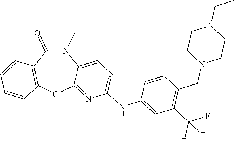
N1(C)C(=O)C2=C(OC3=NC(NC4=CC(C(F)(F)F)=C(CN5CCN(CC)CC5)C=C4)=NC=C13)C=CC=C2
